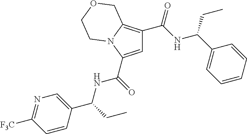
C1=C(C(=O)NC(C2=CN=C([F3C])C=C2)CC)N2C(=C1C(NC(C1=CC=CC=C1)CC)=O)COCC2
